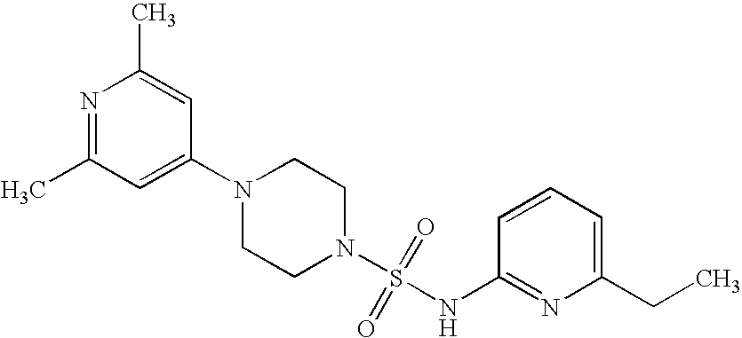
N1(C2=CC(C)=NC(C)=C2)CCN(S(=O)(=O)NC2=NC(CC)=CC=C2)CC1
